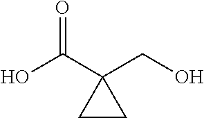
OCC1(C(=O)O)CC1
